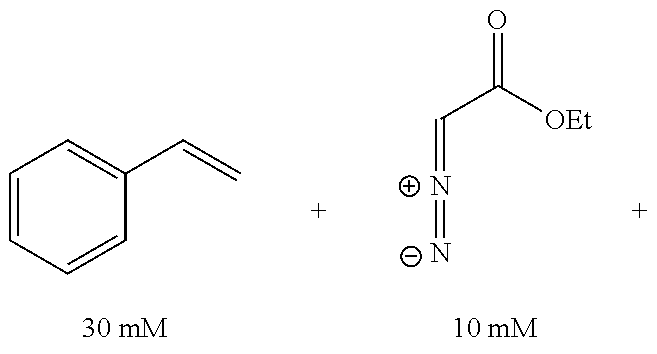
C1=CC=CC(C=C)=C1.[N+](=CC(=O)[OEt])=[N-]
